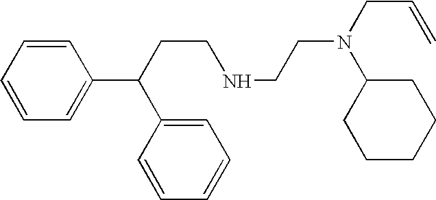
C(NCCN(CC=C)C1CCCCC1)CC(C1=CC=CC=C1)C1=CC=CC=C1
